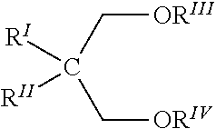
C(C(C[ORIV])([RI])[RII])[ORIII]
